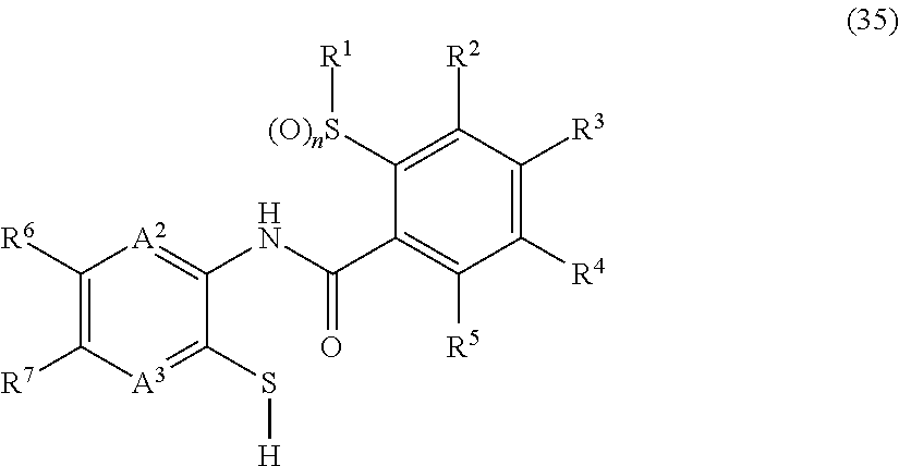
C1([R6])=C([R7])[A3]=C(S[H])C(NC(C2=C([R5])C([R4])=C([R3])C([R2])=C2[(O)nS][R1])=O)=[A2]1
